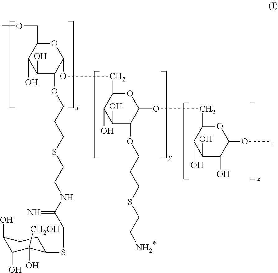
C1(O)C(OCCCSCCNC(CSC2C(O)([CH2OH])C(O)C(O)CC2)=N)C(OCC2C(O)C(O)C(OCCCSCCN)C(OCC3C(O)C(O)C(O)C(OC)O3)O2)OC(COC)C1O
